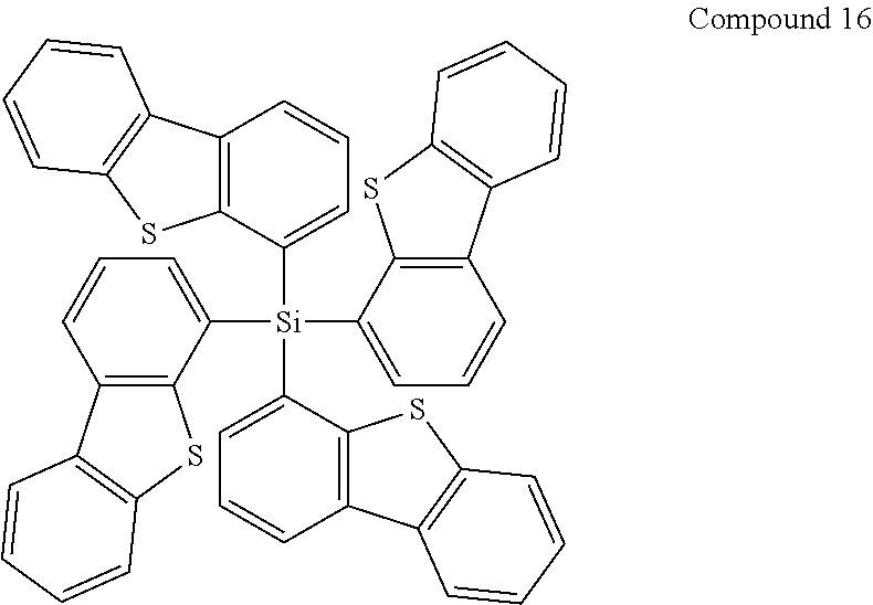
C12=C(C([Si](C3=CC=CC4=C3SC3=C4C=CC=C3)(C3=CC=CC4=C3SC3=C4C=CC=C3)C3=CC=CC4=C3SC3=C4C=CC=C3)=CC=C1)SC1=C2C=CC=C1
